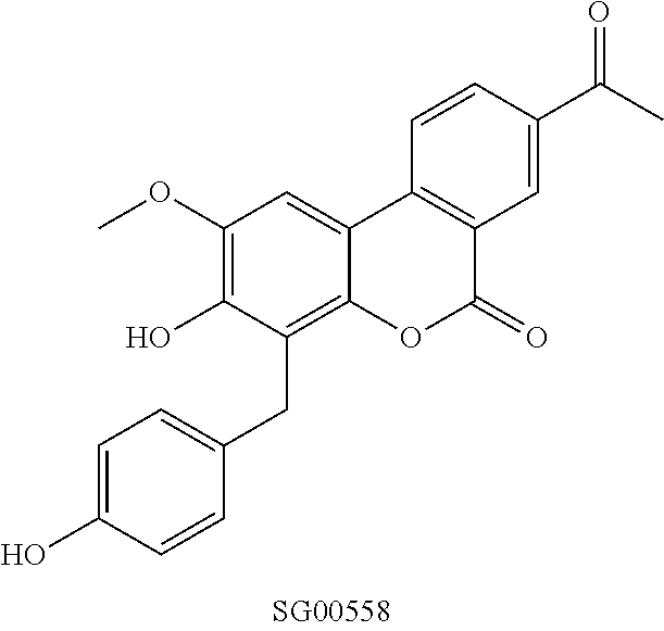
OC1=C(OC)C=C2C(=C1CC1=CC=C(O)C=C1)OC(=O)C1=C2C=CC(C(C)=O)=C1
